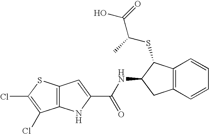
C12=C(NC(C(NC3CC4=C(C3SC(C)C(O)=O)C=CC=C4)=O)=C1)C(Cl)=C(Cl)S2
